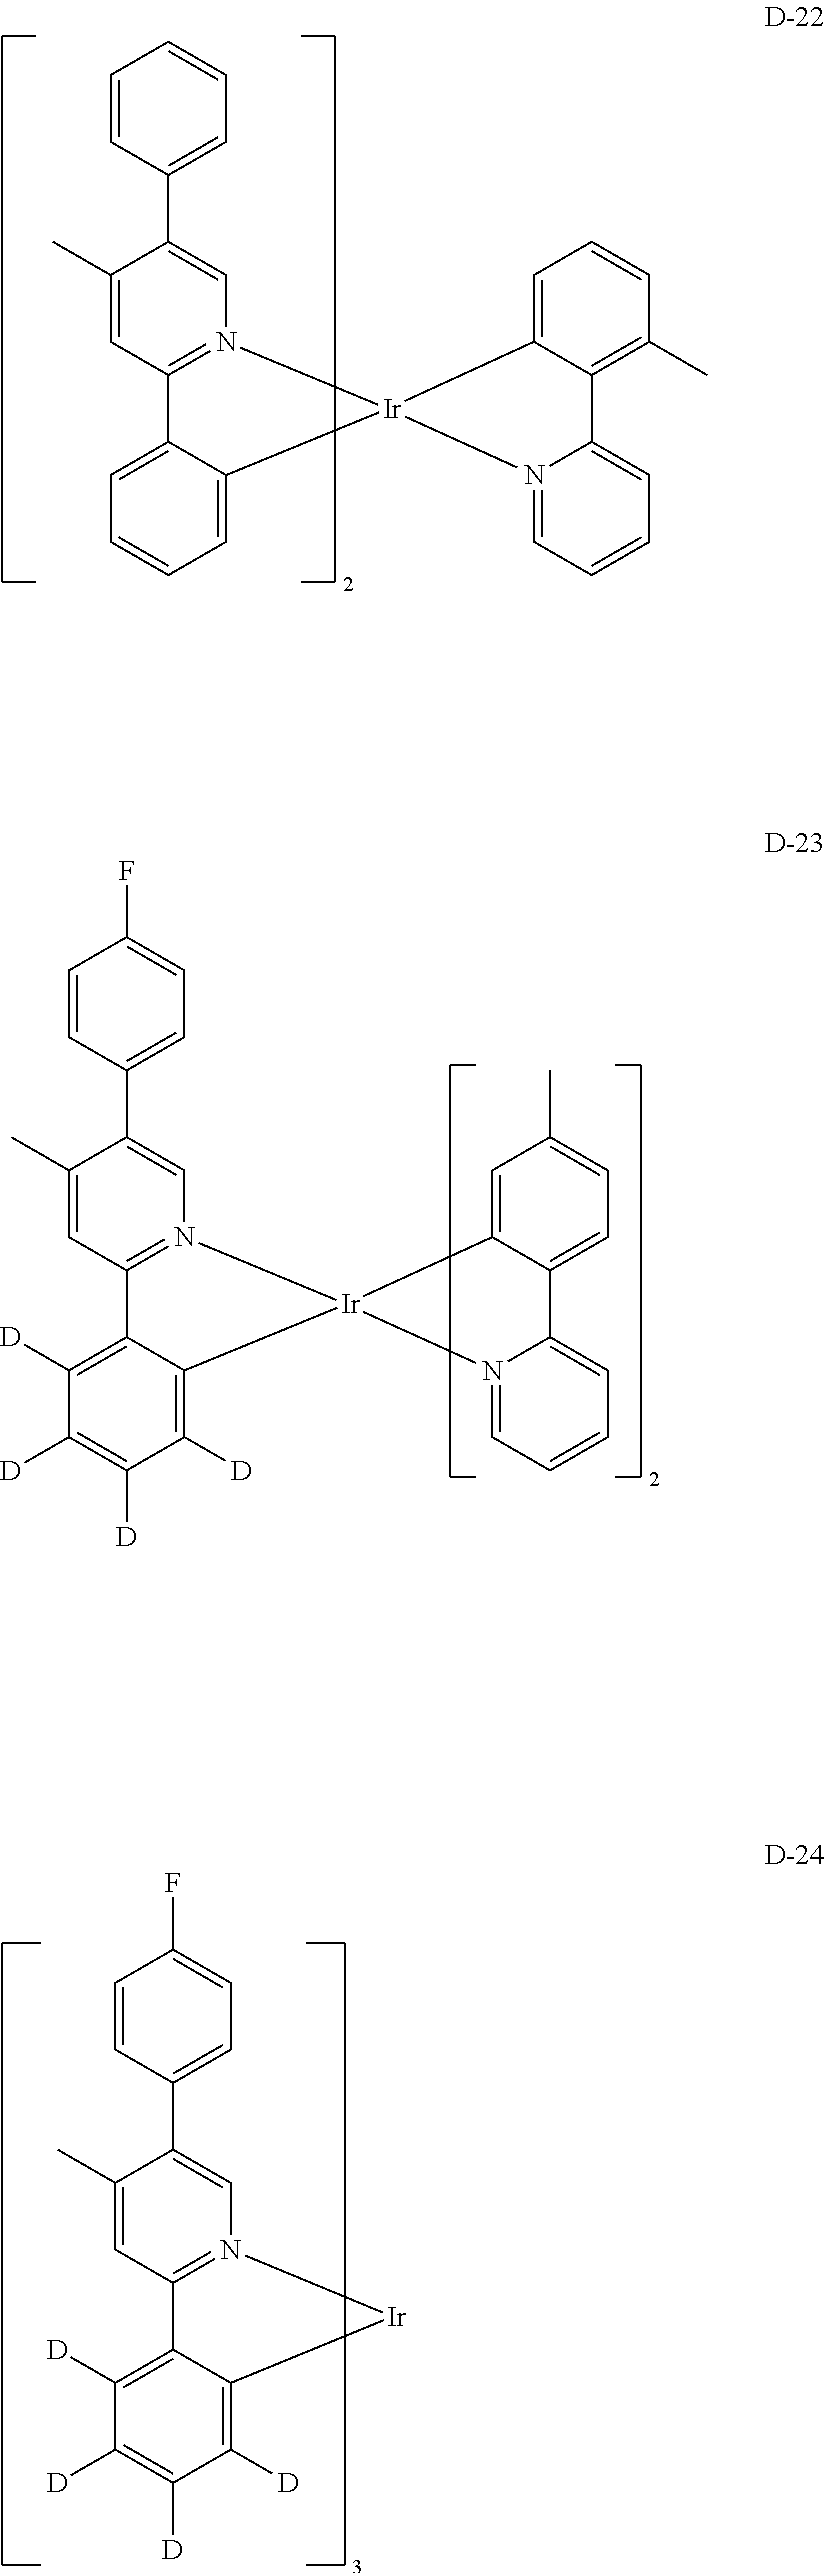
C1(C2=CC=CC=C2)=CN2=C(C=C1C)C1=CC=CC=C1[Ir]21C2=CC=CC(C)=C2C2=CC=CC=N21.C1(C2=CC=C(F)C=C2)=CN2=C(C=C1C)C1=C([D])C([D])=C([D])C([D])=C1[Ir]21C2=CC(C)=CC=C2C2=CC=CC=N21.C1(C2=CC=C(F)C=C2)=CN2=C(C=C1C)C1=C([D])C([D])=C([D])C([D])=C1[Ir]2
